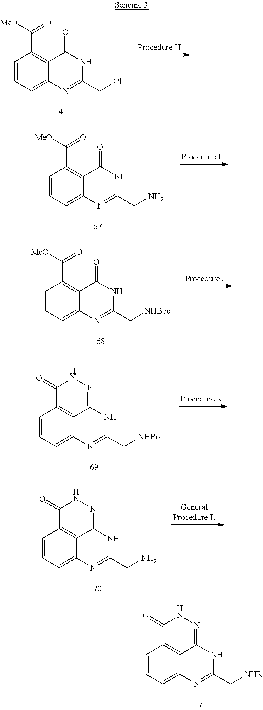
C1=CC=C2C(=C1C([MeO])=O)C(=O)NC(CCl)=N2.C1=CC=C2C(=C1C([MeO])=O)C(=O)NC(CN)=N2.C1=CC=C2C(=C1C([MeO])=O)C(=O)NC(C[NHBoc])=N2.C1=CC=C2C3=C1C(=O)NN=C3NC(C[NHBoc])=N2.C1=CC=C2C3=C1C(=O)NN=C3NC(CN)=N2.C1=CC=C2C3=C1C(=O)NN=C3NC(C[NHR])=N2
